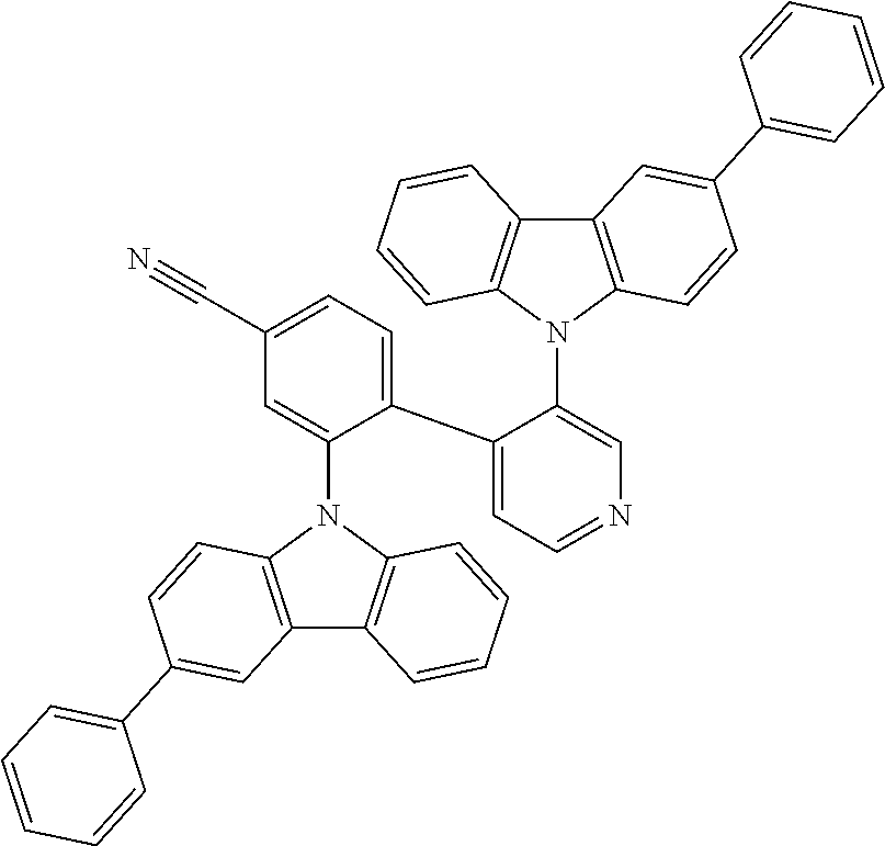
C12=C(N(C3=CN=CC=C3C3=CC=C(C#N)C=C3N3C4=C(C5=C3C=CC=C5)C=C(C3=CC=CC=C3)C=C4)C3=C1C=C(C1=CC=CC=C1)C=C3)C=CC=C2
